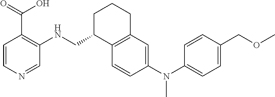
C12=C(C=CC(N(C3=CC=C(COC)C=C3)C)=C1)C(CNC1=C(C(O)=O)C=CN=C1)CCC2
